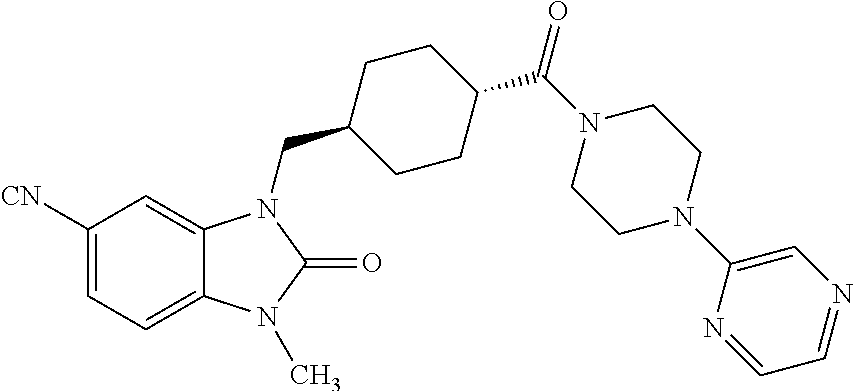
C1([CN])=CC=C2C(=C1)N(CC1CCC(C(N3CCN(C4=CN=CC=N4)CC3)=O)CC1)C(=O)N2C
